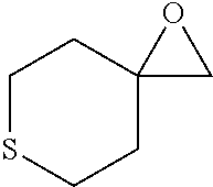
C12(CO1)CCSCC2
